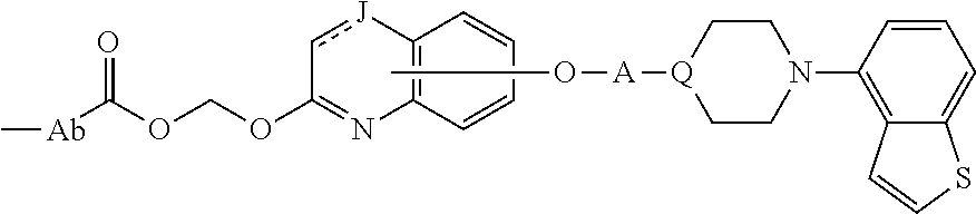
CO[A][Q]1CCN(C2=C3C(=CC=C2)SC=C3)CC1.C12=C(C=CC=C1)N=C(OCOC(=O)[Ab]C)c[J]2
